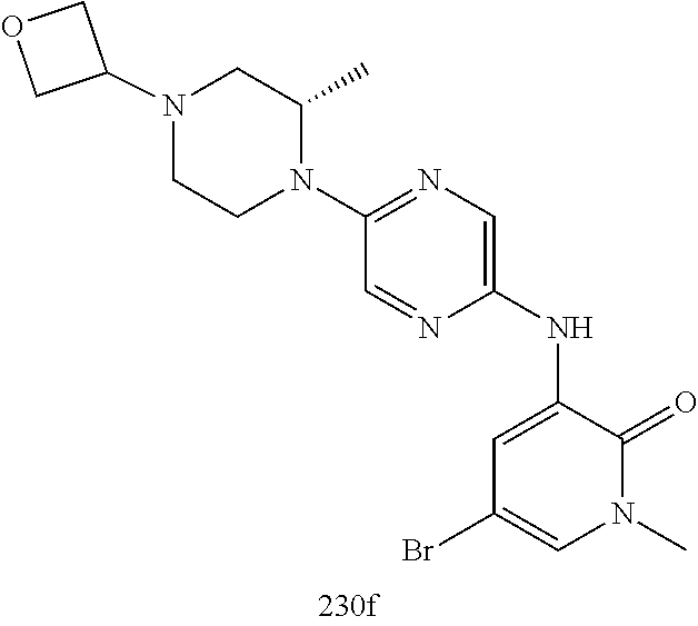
C1CN(C2=NC=C(NC3=CC(Br)=CN(C)C3=O)N=C2)C(C)CN1C1COC1
